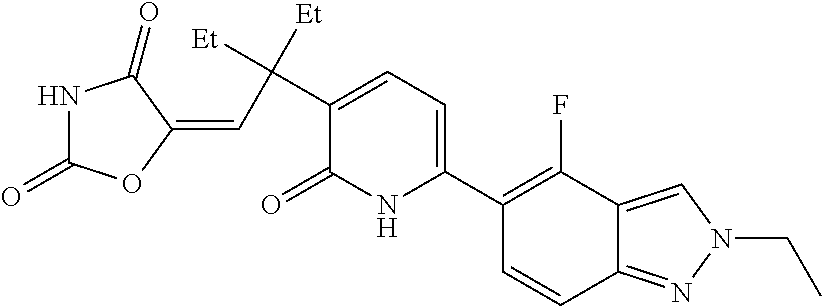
C1(C2=CC=C(C(C=C3C(=O)NC(=O)O3)([Et])[Et])C(=O)N2)=C(F)C2=CN(CC)N=C2C=C1
